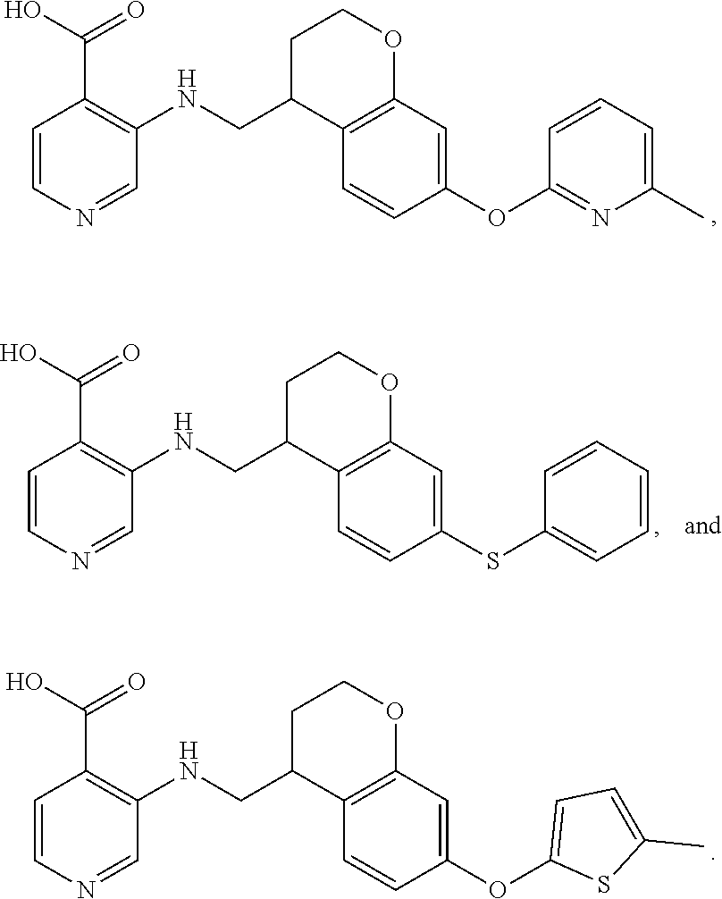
C(C1=C(NCC2C3=C(C=C(OC4=NC(C)=CC=C4)C=C3)OCC2)C=NC=C1)(O)=O.C(C1=C(NCC2C3=C(C=C(SC4=CC=CC=C4)C=C3)OCC2)C=NC=C1)(O)=O.C(C1=C(NCC2C3=C(C=C(OC4=CC=C(C)S4)C=C3)OCC2)C=NC=C1)(O)=O
